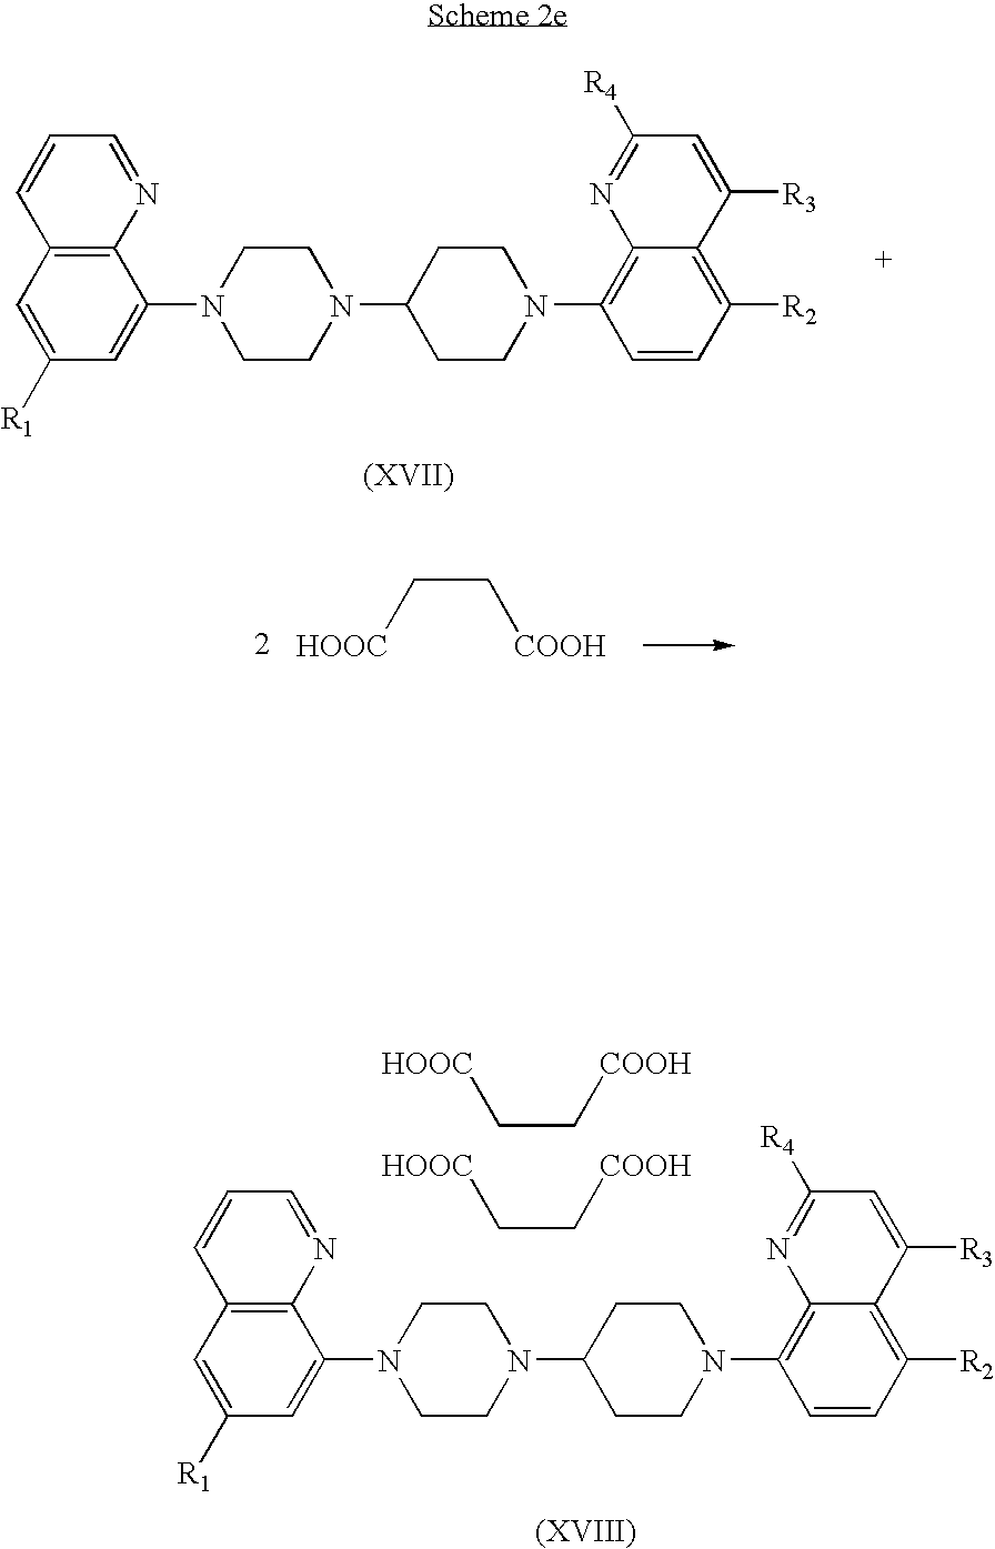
[HOOC]CC[COOH].[HOOC]CC[COOH].C12=C(N=CC=C1)C(N1CCN(C3CCN(C4=C5C(=C([R2])C=C4)C([R3])=CC([R4])=N5)CC3)CC1)=CC([R1])=C2.C12=C(N=CC=C1)C(N1CCN(C3CCN(C4=C5C(=C([R2])C=C4)C([R3])=CC([R4])=N5)CC3)CC1)=CC([R1])=C2.[HOOC]CC[COOH]
